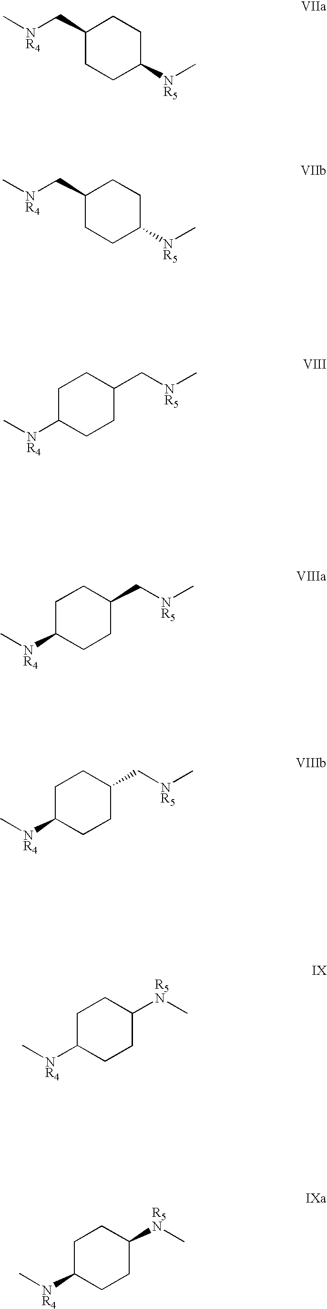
C[NR4]CC1CCC([NR5]C)CC1.C[NR4]CC1CCC([NR5]C)CC1.C1C([NR4]C)CCC(C[NR5]C)C1.C1C([NR4]C)CCC(C[NR5]C)C1.C1C([NR4]C)CCC(C[NR5]C)C1.C1C([NR4]C)CCC([R5N]C)C1.C1C([NR4]C)CCC([R5N]C)C1
